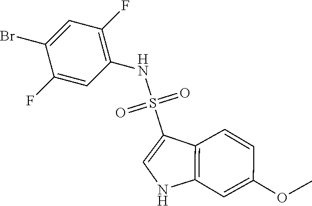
N(S(=O)(=O)C1=CNC2=C1C=CC(OC)=C2)C1=C(F)C=C(Br)C(F)=C1
